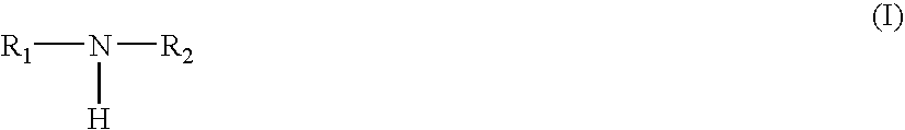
[R1]N([R2])[H]
